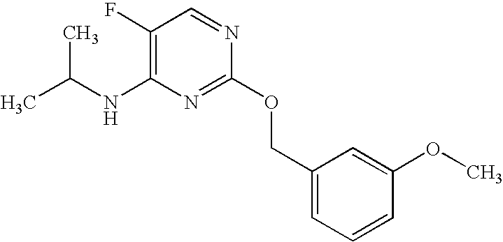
C1(F)=C(NC(C)C)N=C(OCC2=CC=CC(OC)=C2)N=C1
